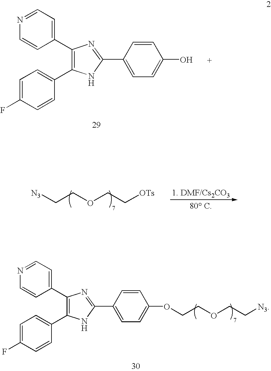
C1(C2=C(C3=CC=C(F)C=C3)NC(C3=CC=C(O)C=C3)=N2)=CC=NC=C1.[N3]CCOCC[OTs].C1(C2=C(C3=CC=C(F)C=C3)NC(C3=CC=C(OCCOCC[N3])C=C3)=N2)=CC=NC=C1
